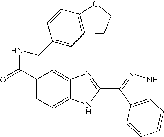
C1(C(=O)NCC2=CC3=C(C=C2)OCC3)=CC=C2C(=C1)N=C(C1=NNC3=C1C=CC=C3)N2
